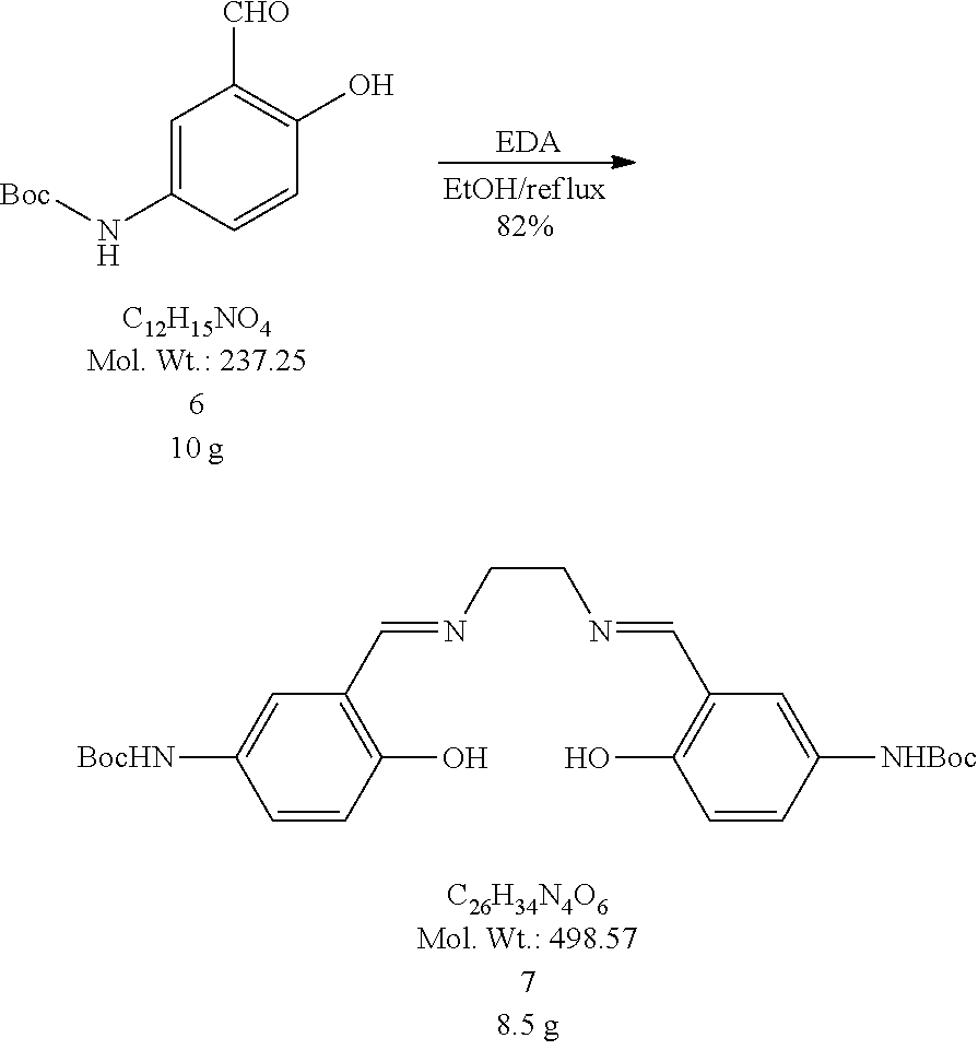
C1=CC(O)=C(C=NCCN=CC2=C(O)C=CC([NHBoc])=C2)C=C1[BocHN].C1=C(N[Boc])C=CC(O)=C1[CHO].[EDA]
